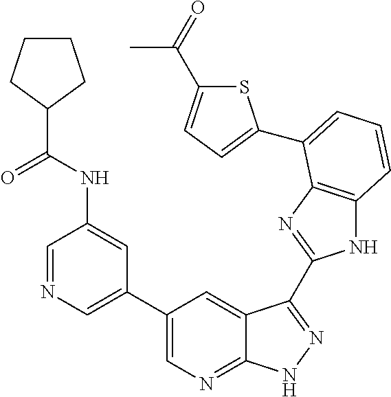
C1(C2=CN=CC(NC(C3CCCC3)=O)=C2)=CN=C2C(=C1)C(C1=NC3=C(N1)C=CC=C3C1=CC=C(C(=O)C)S1)=NN2
